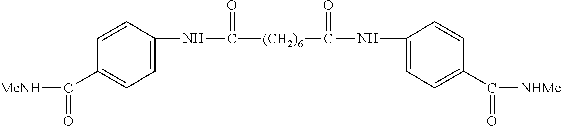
N(C([(CH2)6]C(NC1=CC=C(C([NHMe])=O)C=C1)=O)=O)C1=CC=C(C([MeNH])=O)C=C1
